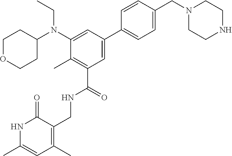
C1=CC(CN2CCNCC2)=CC=C1C1=CC(C(=O)NCC2=C(C)C=C(C)NC2=O)=C(C)C(N(C2CCOCC2)CC)=C1
